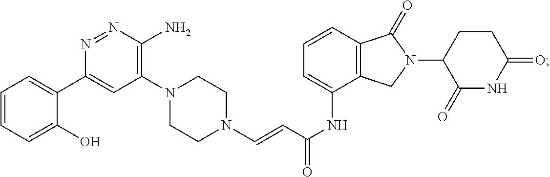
C(C(NC1=CC=CC2=C1CN(C1C(=O)NC(=O)CC1)C2=O)=O)=CN1CCN(C2=C(N)N=NC(C3=CC=CC=C3O)=C2)CC1
